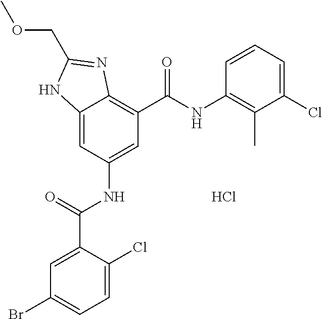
C12=CC(NC(C3=CC(Br)=CC=C3Cl)=O)=CC(C(NC3=C(C)C(Cl)=CC=C3)=O)=C1N=C(COC)N2.Cl
